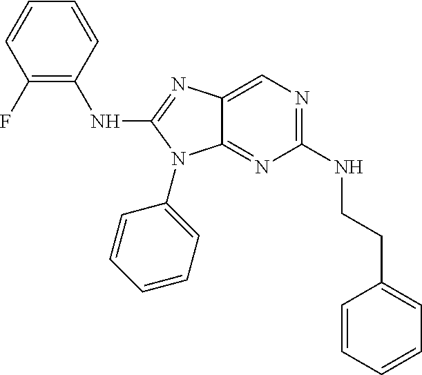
C1(F)=C(NC2=NC3=CN=C(NCCC4=CC=CC=C4)N=C3N2C2=CC=CC=C2)C=CC=C1
